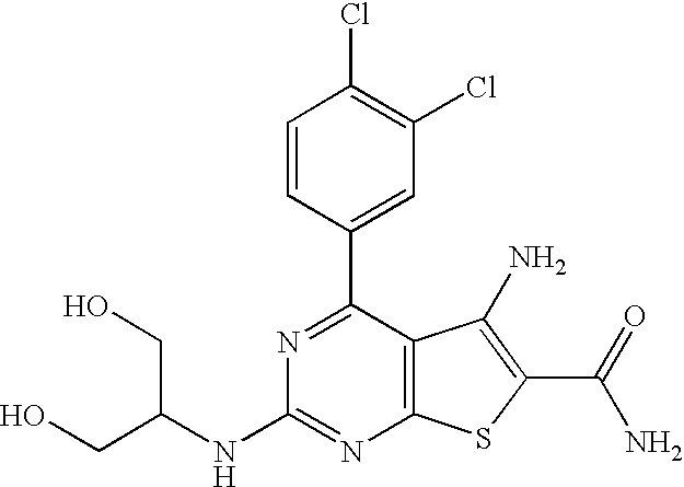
N1=C(C2=CC(Cl)=C(Cl)C=C2)C2=C(N=C1NC(CO)CO)SC(C(N)=O)=C2N
